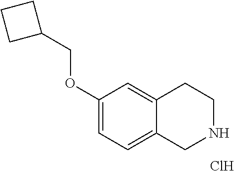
C1(OCC2CCC2)=CC=C2C(=C1)CCNC2.Cl
